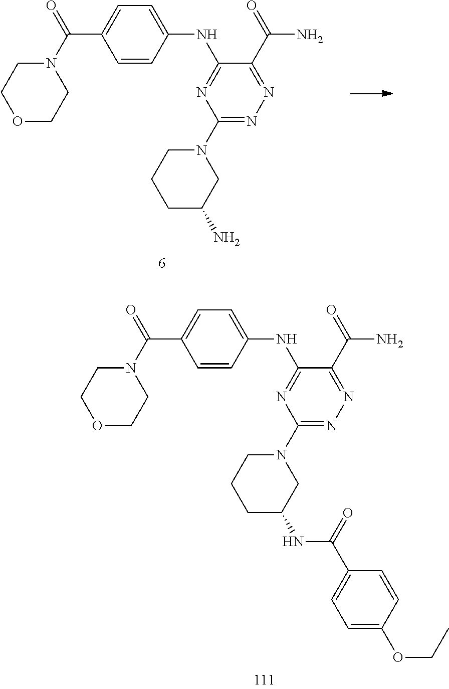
C1=CC(NC2=NC(N3CCCC(N)C3)=NN=C2C(=O)N)=CC=C1C(N1CCOCC1)=O.C1=CC(NC2=NC(N3CCCC(NC(C4=CC=C(OCC)C=C4)=O)C3)=NN=C2C(=O)N)=CC=C1C(N1CCOCC1)=O
